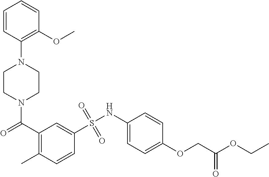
N1(C(=O)C2=C(C)C=CC(S(NC3=CC=C(OCC(OCC)=O)C=C3)(=O)=O)=C2)CCN(C2=C(OC)C=CC=C2)CC1
